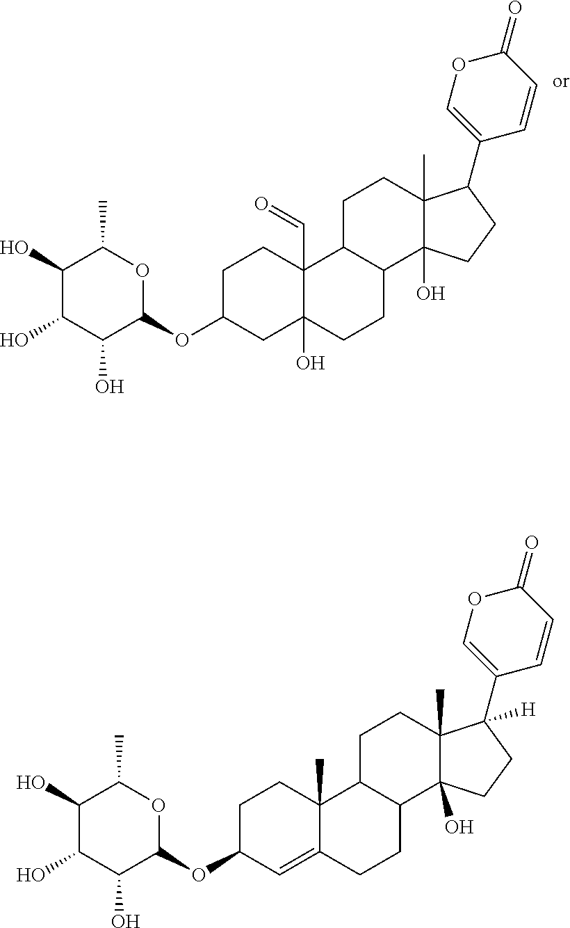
C1C(OC2OC(C)C(O)C(O)C2O)CC2(O)C(C=O)(C1)C1C(CC2)C2(O)C(C)(CC1)C(C1=COC(=O)C=C1)CC2.C1C(OC2OC(C)C(O)C(O)C2O)C=C2C(C)(C1)C1C(CC2)C2(O)C(C)(CC1)C(C1=COC(=O)C=C1)([H])CC2
